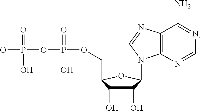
OP(=O)(O)OP(=O)(O)OCC1C(O)C(O)C(N2C3=C(C(N)=NC=N3)N=C2)O1
